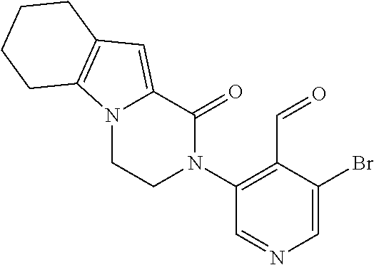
N12CCN(C3=C(C=O)C(Br)=CN=C3)C(=O)C1=CC1=C2CCCC1
